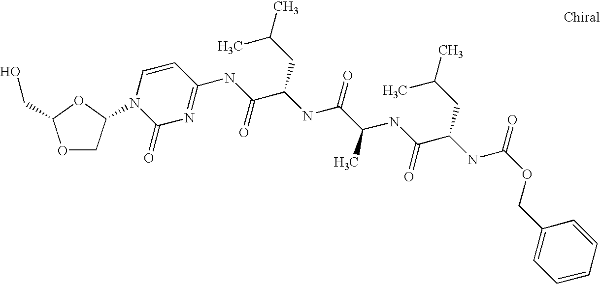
O1CC(N2C(=O)N=C(NC(C(NC(C(NC(C(NC(OCC3=CC=CC=C3)=O)CC(C)C)=O)C)=O)CC(C)C)=O)C=C2)OC1CO
